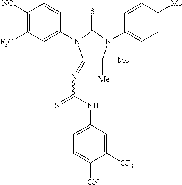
C1(=NC(=S)NC2=CC=C([CN])C([CF3])=C2)C([Me])([Me])N(C2=CC=C([Me])C=C2)C(=S)N1C1=CC([F3C])=C([NC])C=C1
